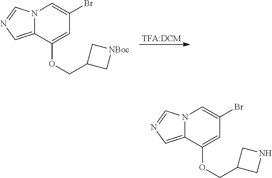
[TFA:DCM].C12=CN=CN1C=C(Br)C=C2OCC1C[NBoc]C1.C12=CN=CN1C=C(Br)C=C2OCC1CNC1
